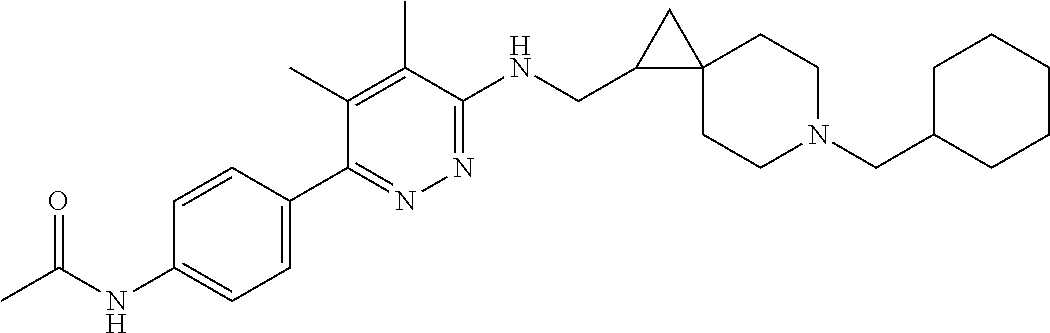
C1(CN2CCC3(CC2)CC3CNC2=NN=C(C3=CC=C(NC(C)=O)C=C3)C(C)=C2C)CCCCC1
